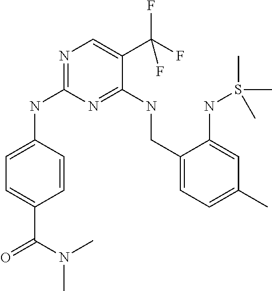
N1=C(NC2=CC=C(C(N(C)C)=O)C=C2)N=C(NCC2=CC=C(C)C=C2NS(C)(C)C)C(C(F)(F)F)=C1
